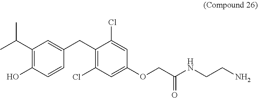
C1(O)=C(C(C)C)C=C(CC2=C(Cl)C=C(OCC(NCCN)=O)C=C2Cl)C=C1
